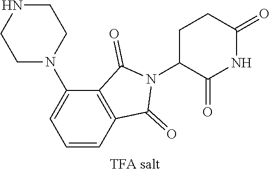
C1C(N2C(=O)C3=C(C2=O)C=CC=C3N2CCNCC2)C(=O)NC(=O)C1
